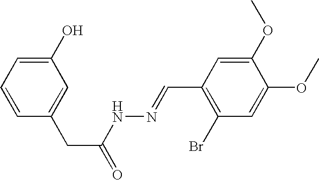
C1(O)=CC=CC(CC(=O)NN=CC2=C(Br)C=C(OC)C(OC)=C2)=C1
